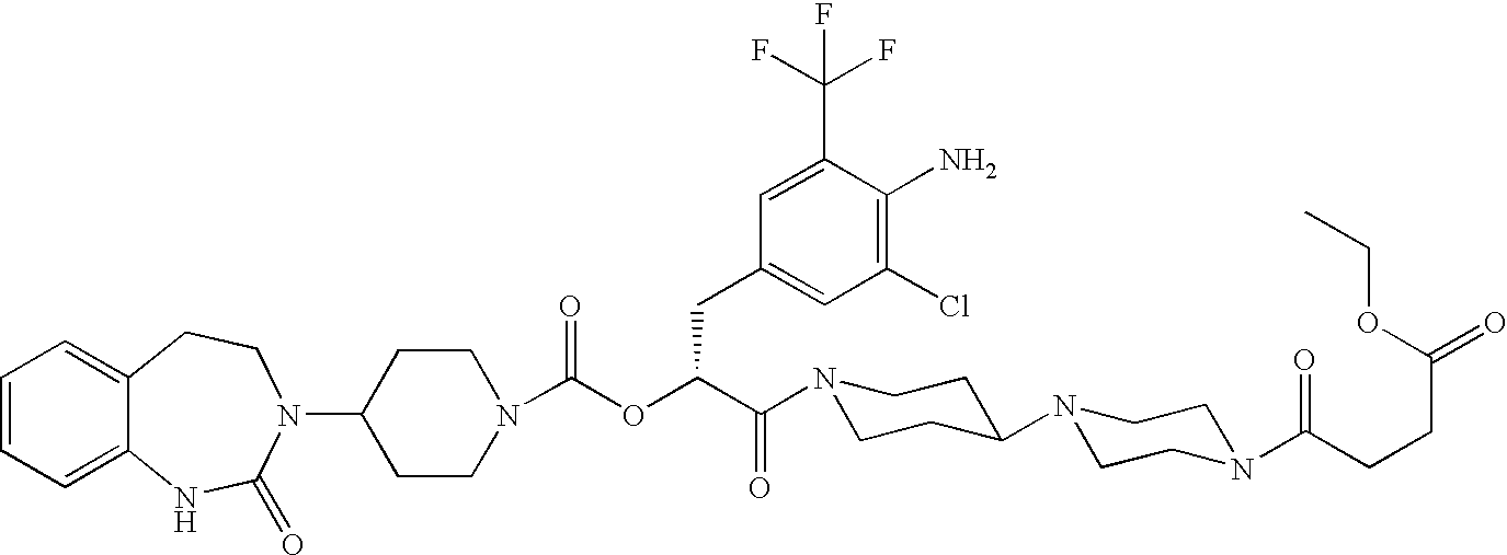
C1=CC=C2C(=C1)CCN(C1CCN(C(OC(C(N3CCC(N4CCN(C(CCC(=O)OCC)=O)CC4)CC3)=O)CC3=CC(Cl)=C(N)C(C(F)(F)F)=C3)=O)CC1)C(=O)N2
